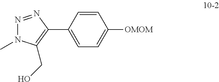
N1=NC(C2=CC=C([OMOM])C=C2)=C(CO)N1C
